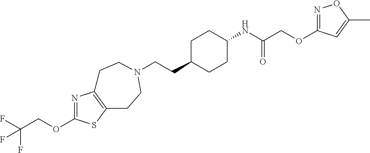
C(CC1CCC(NC(COC2=NOC(C)=C2)=O)CC1)N1CCC2=C(N=C(OCC(F)(F)F)S2)CC1
